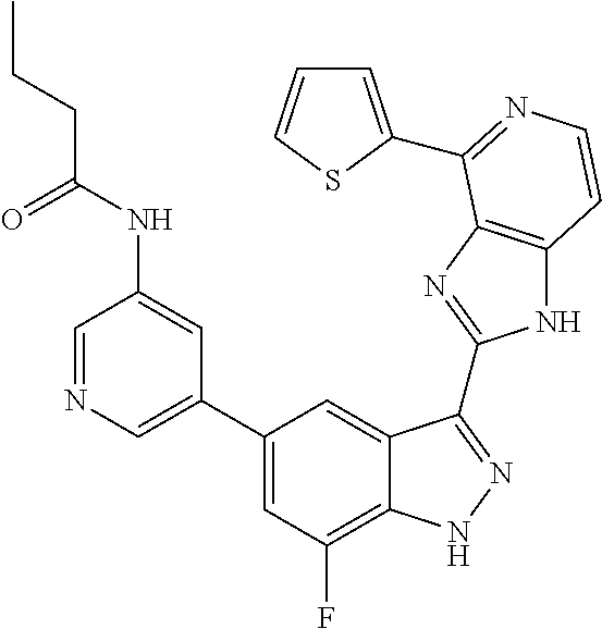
C1=C(C2=CC(F)=C3C(=C2)C(C2=NC4=C(N2)C=CN=C4C2=CC=CS2)=NN3)C=C(NC(=O)CCC)C=N1
